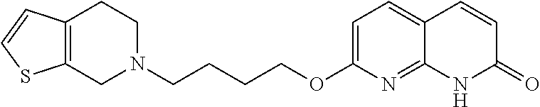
C1N(CCCCOC2=CC=C3C(=N2)NC(=O)C=C3)CCC2=C1SC=C2
